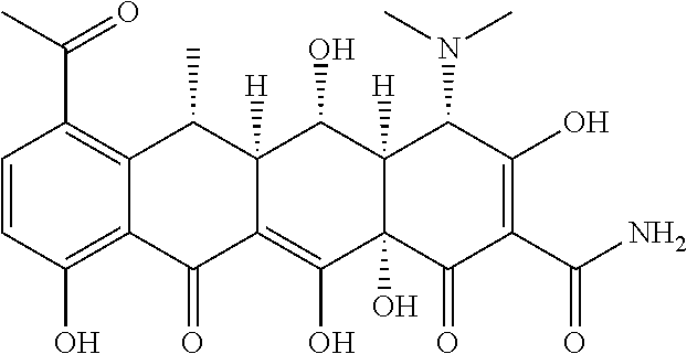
C1=CC(O)=C2C(=C1C(C)=O)C(C)C1([H])C(=C(O)C3(O)C([H])(C1O)C(N(C)C)C(O)=C(C(N)=O)C3=O)C2=O
